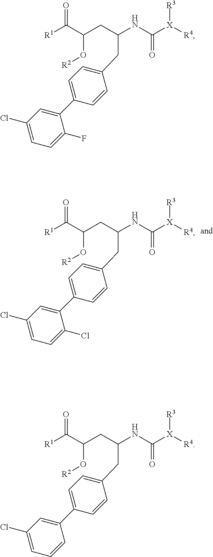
[R1]C(C(CC(NC([X]([R4])[R3])=O)CC1=CC=C(C2=CC(Cl)=CC=C2Cl)C=C1)O[R2])=O.[R1]C(C(CC(NC([X]([R4])[R3])=O)CC1=CC=C(C2=CC(Cl)=CC=C2)C=C1)O[R2])=O.[R1]C(C(CC(NC([X]([R4])[R3])=O)CC1=CC=C(C2=CC(Cl)=CC=C2F)C=C1)O[R2])=O
